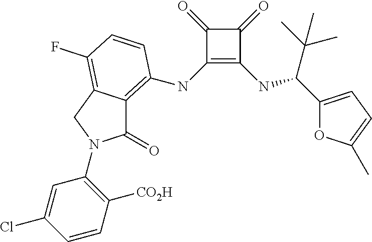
C1(=O)C(NC2=C3C(=O)N(C4=C([CO2H])C=CC(Cl)=C4)CC3=C(F)C=C2)=C(NC(C(C)(C)C)C2=CC=C(C)O2)C1=O
